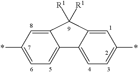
C1(*)=CC=C2C(=C1)C([R1])([R1])C1=CC(*)=CC=C21
